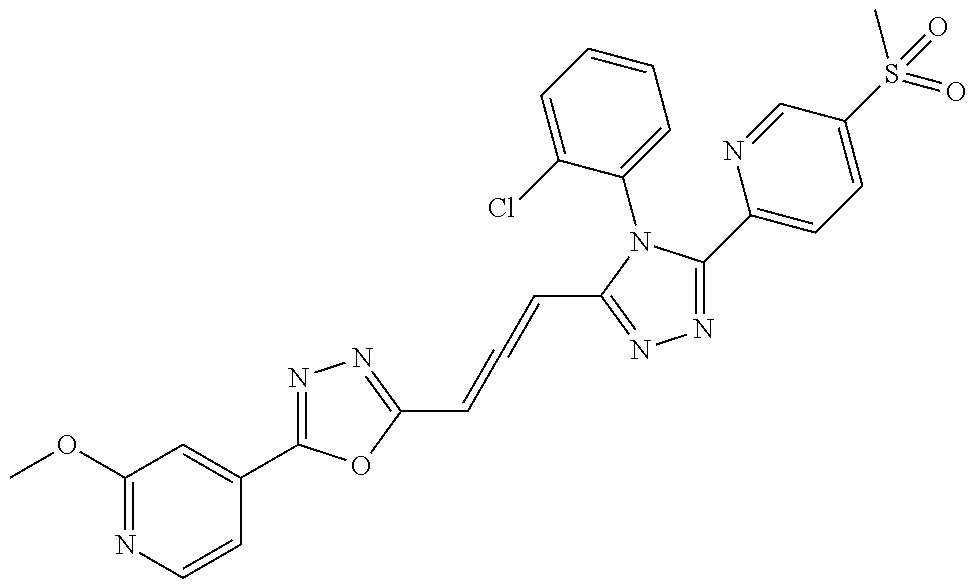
C1(OC)=NC=CC(C2=NN=C(C=C=CC3=NN=C(C4=CC=C(S(=O)(C)=O)C=N4)N3C3=CC=CC=C3Cl)O2)=C1
